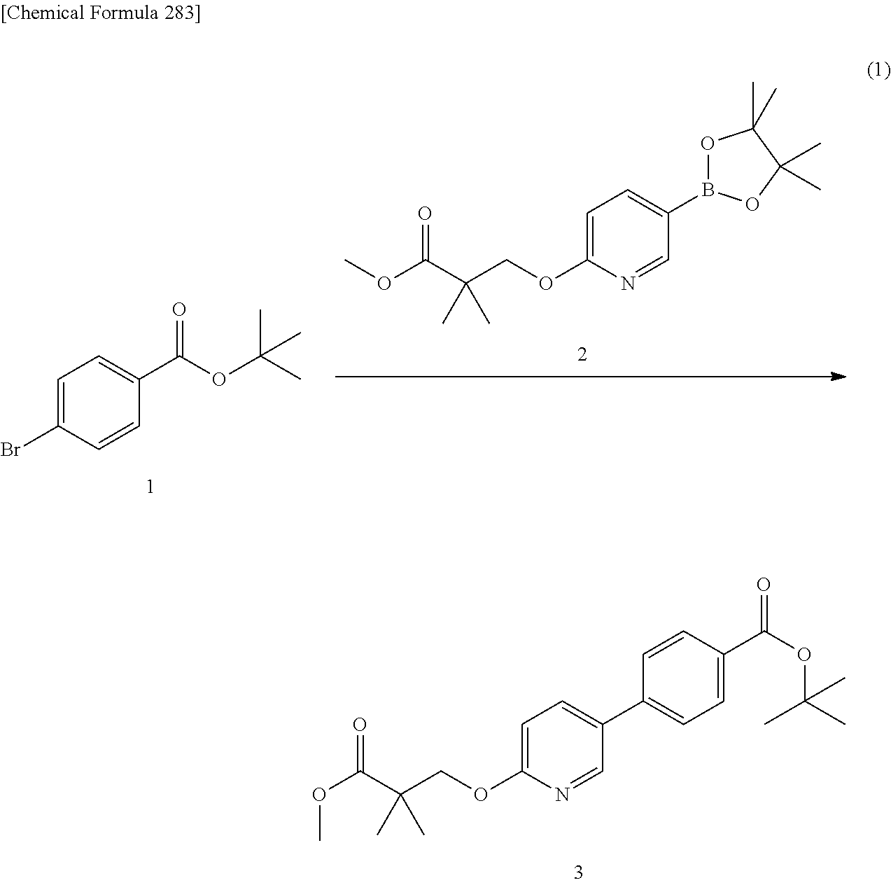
C(C1=CC=C(C2=CC=C(OCC(C(OC)=O)(C)C)N=C2)C=C1)(OC(C)(C)C)=O.B1(C2=CC=C(OCC(C(OC)=O)(C)C)N=C2)OC(C)(C)C(C)(C)O1.C1=C(Br)C=CC(C(OC(C)(C)C)=O)=C1
